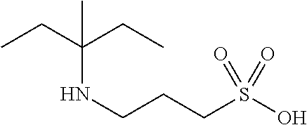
C(CCNC(CC)(CC)C)S(O)(=O)=O
